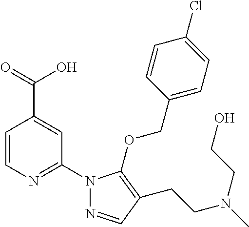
C1=CN=C(N2N=CC(CCN(C)CCO)=C2OCC2=CC=C(Cl)C=C2)C=C1C(=O)O
